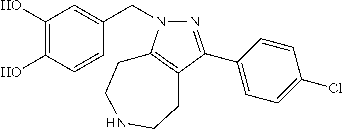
N1(CC2=CC(O)=C(O)C=C2)N=C(C2=CC=C(Cl)C=C2)C2=C1CCNCC2
